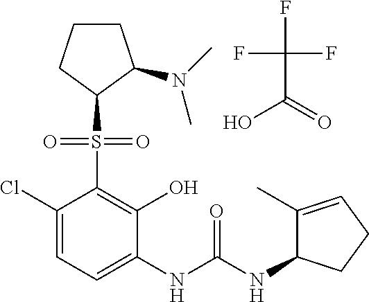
C1(Cl)=CC=C(NC(NC2C(C)=CCC2)=O)C(O)=C1S(=O)(=O)C1C(N(C)C)CCC1.FC(F)(F)C(=O)O
